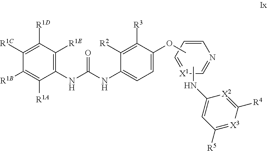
C1(NC(=O)NC2=CC=C(OC)C([R3])=C2[R2])=C([R1E])C([R1D])=C([R1C])C([R1B])=C1[R1A].C1=CC=[X1]C=N1.CNC1=CC([R5])=[X3]C([R4])=[X2]1
